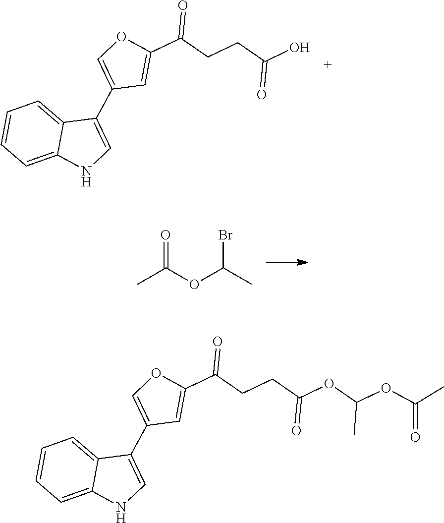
C12=CC=CC=C1NC=C2C1=COC(C(=O)CCC(=O)O)=C1.CC(OC(C)Br)=O.C12=CC=CC=C1NC=C2C1=COC(C(=O)CCC(=O)OC(OC(C)=O)C)=C1
